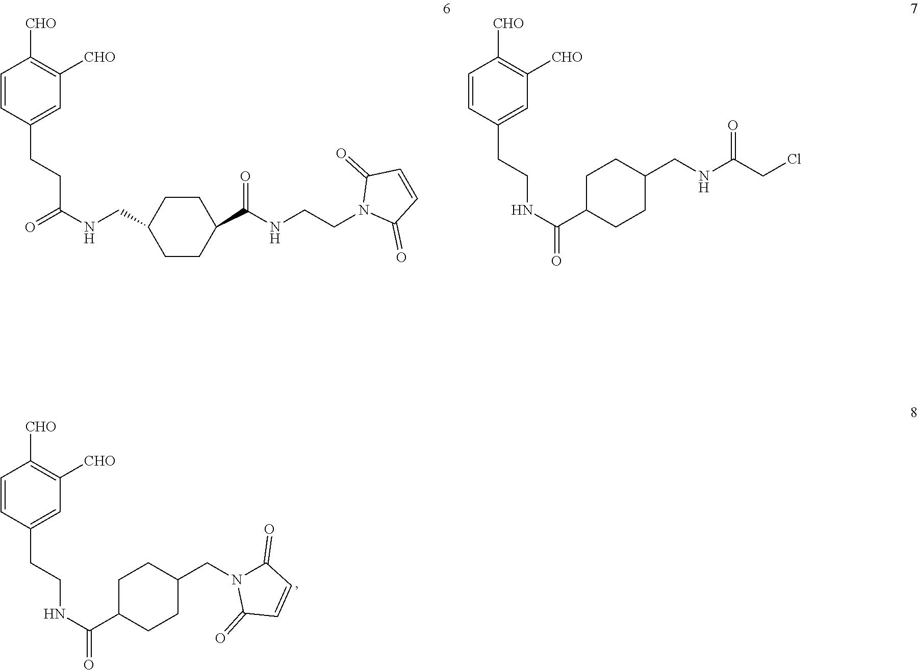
C(C1=CC([CHO])=C([CHO])C=C1)CNC(C1CCC(CN2C(=O)C=CC2=O)CC1)=O.C(C1=CC([CHO])=C([CHO])C=C1)CC(=O)NCC1CCC(C(=O)NCCN2C(=O)C=CC2=O)CC1.C(C1=CC([CHO])=C([CHO])C=C1)CNC(C1CCC(CNC(=O)CCl)CC1)=O
